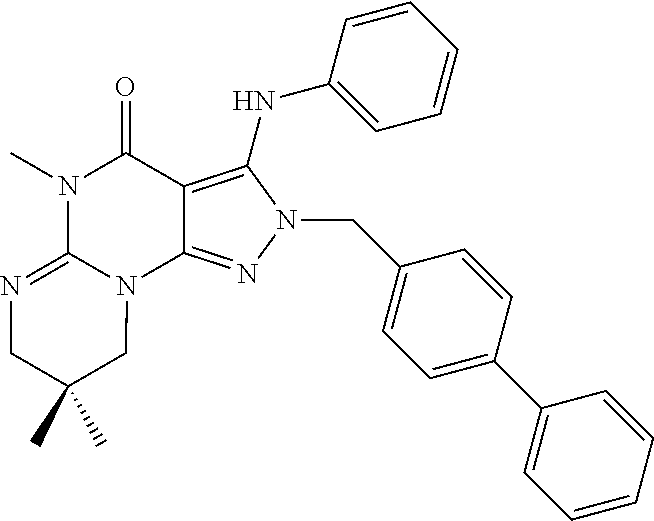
N1(C)C(=O)C2=C(NC3=CC=CC=C3)N(CC3=CC=C(C4=CC=CC=C4)C=C3)N=C2N2C1=NCC(C)(C)C2
